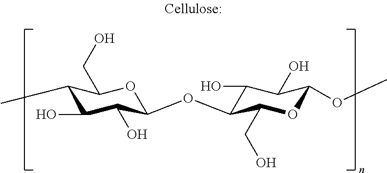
C1(C)C(O)C(O)C(OC2C(CO)OC(OC)C(O)C2O)OC1CO
